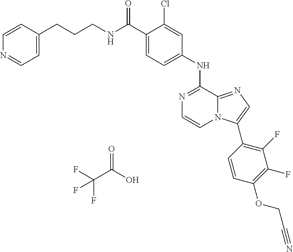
N1=C(NC2=CC=C(C(NCCCC3=CC=NC=C3)=O)C(Cl)=C2)C2=NC=C(C3=C(F)C(F)=C(OCC#N)C=C3)N2C=C1.O=C(C(F)(F)F)O
